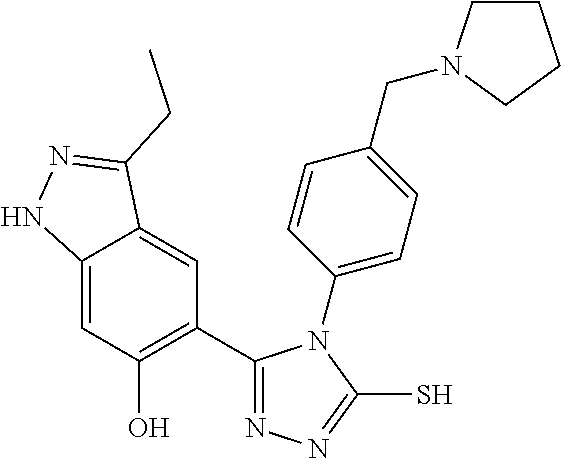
C12=CC(O)=C(C3=NN=C(S)N3C3=CC=C(CN4CCCC4)C=C3)C=C1C(CC)=NN2
